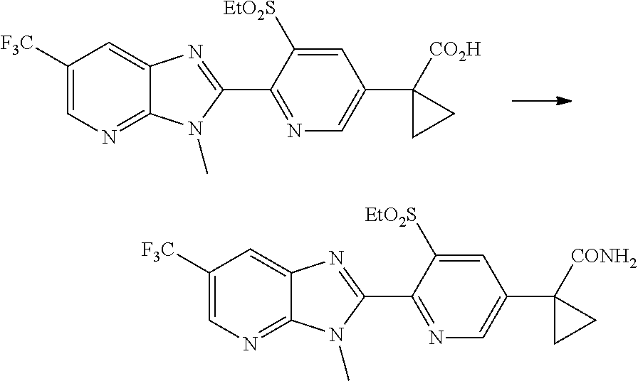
C1([F3C])=CN=C2C(=C1)N=C(C1=NC=C(C3([CO2H])CC3)C=C1[EtO2S])N2C.C1([F3C])=CN=C2C(=C1)N=C(C1=NC=C(C3([CONH2])CC3)C=C1[EtO2S])N2C
